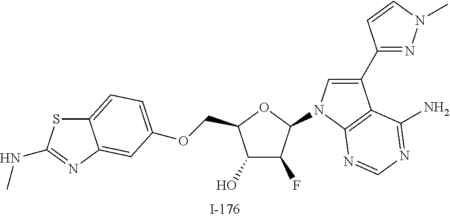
C1(O)C(F)C(N2C=C(C3=NN(C)C=C3)C3=C2N=CN=C3N)OC1COC1=CC=C2SC(NC)=NC2=C1
